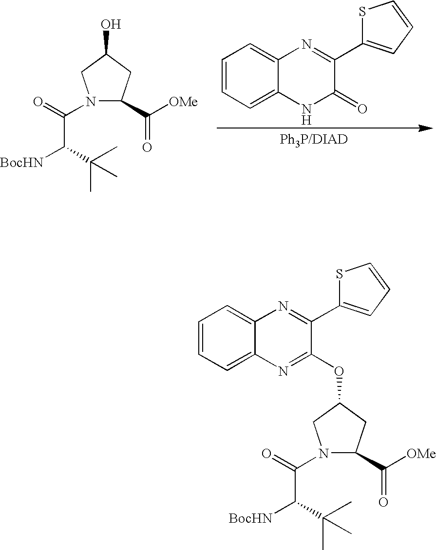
N1(C(=O)C(C(C)(C)C)[BocHN])C(C([OMe])=O)CC(O)C1.C1=CC=C2C(=C1)N=C(C1=CC=CS1)C(=O)N2.C1=CC=C2C(=C1)N=C(C1=CC=CS1)C(OC1CC(C([OMe])=O)N(C(=O)C(C(C)(C)C)[BocHN])C1)=N2
